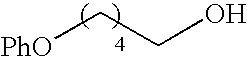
C(CO)[PhO]
